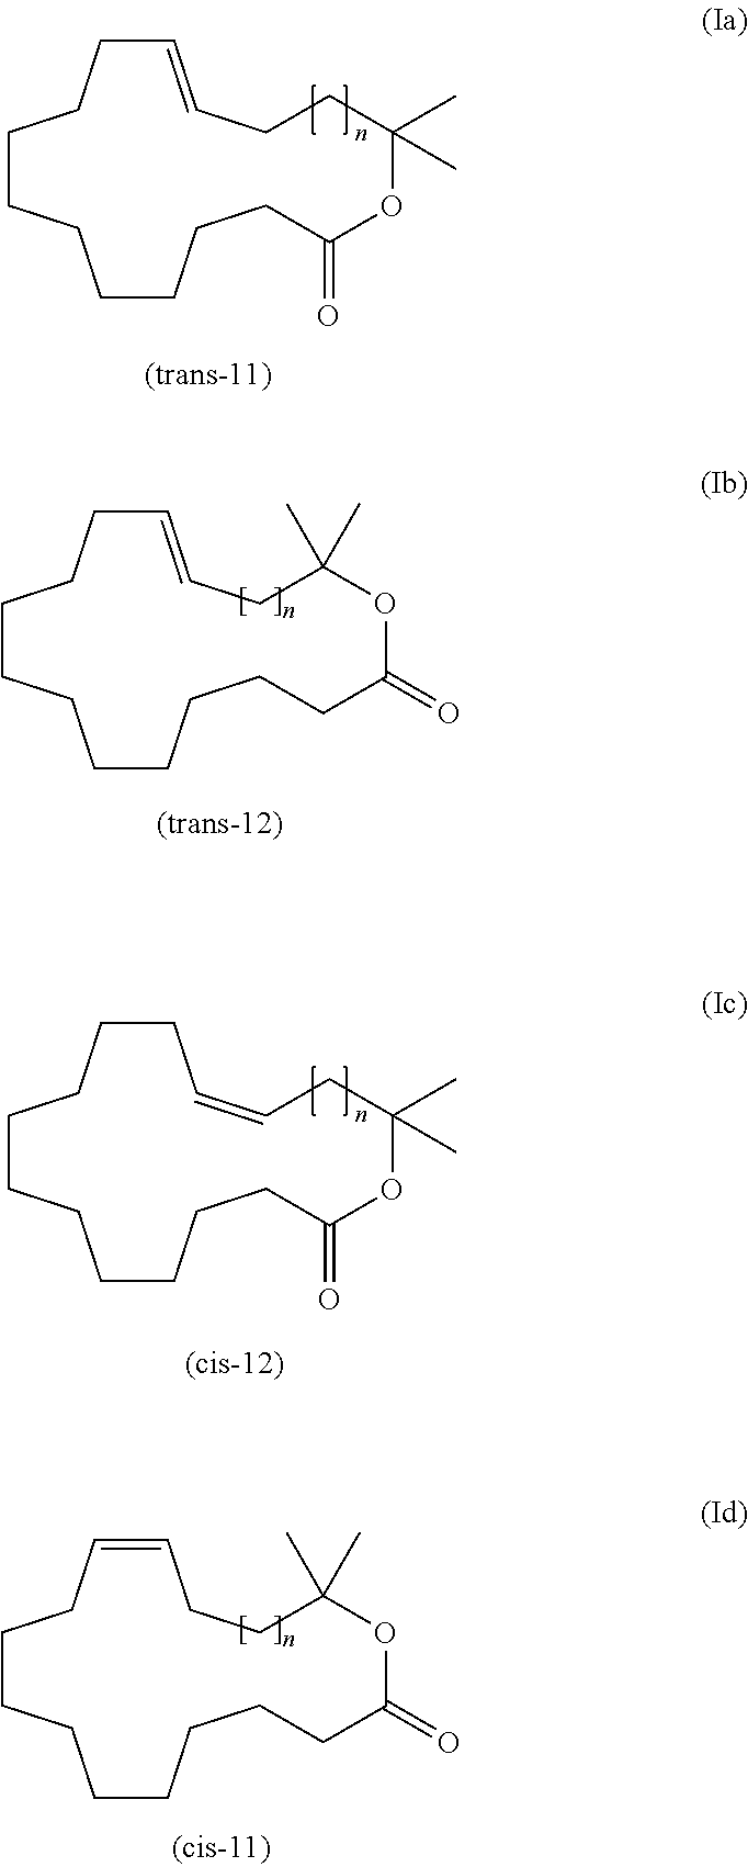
C1=CCCC(C)(C)OC(=O)CCCCCCCCC1.C1=CCC(C)(C)OC(=O)CCCCCCCCCC1.C1=CCCCCCCCCCC(=O)OC(C)(C)CC1.C1CCCCCCCCCC(=O)OC(C)(C)CC=C1
